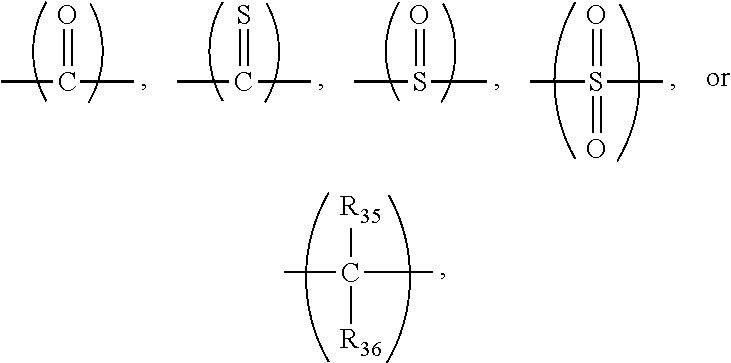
CC(C)([R35])[R36].CC(C)=O.CC(C)=S.CS(C)=O.CS(C)(=O)=O
